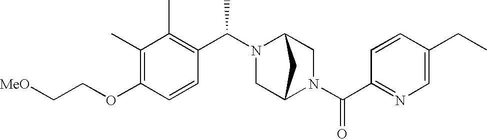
C(OC1=C(C)C(C)=C(C(N2C3CN(C(C4=NC=C(CC)C=C4)=O)C(C2)C3)C)C=C1)C[MeO]
